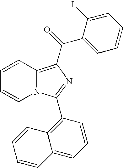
C1=CC2=C(C(=O)C3=CC=CC=C3I)N=C(C3=C4C=CC=CC4=CC=C3)N2C=C1
